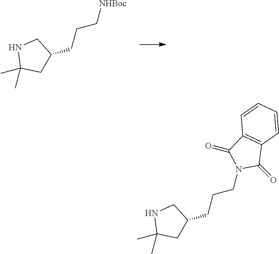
N1C(C)(C)CC(CCCN2C(=O)C3=C(C=CC=C3)C2=O)C1.C(CC[NHBoc])C1CC(C)(C)NC1
